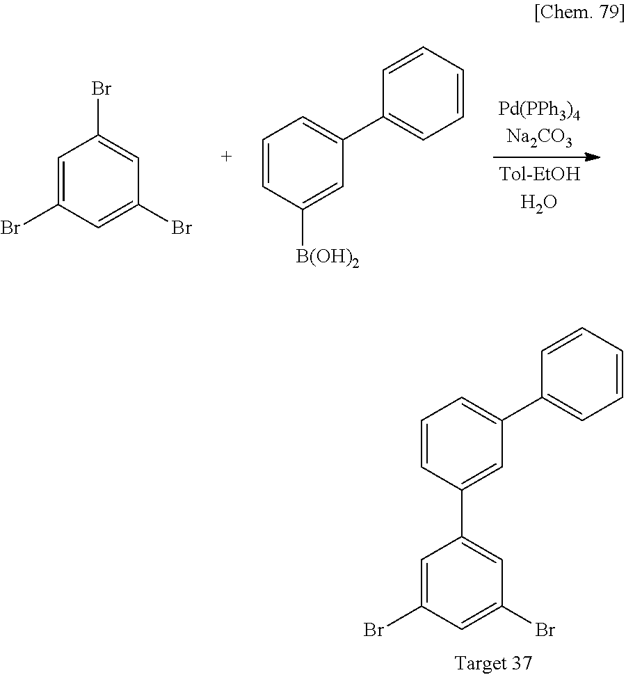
C1=C(Br)C=C(Br)C=C1C1=CC(C2=CC=CC=C2)=CC=C1.C1=C(Br)C=C(Br)C=C1Br.C1=CC([B(OH)2])=CC(C2=CC=CC=C2)=C1
